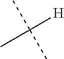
[H]C(C)(C)C
